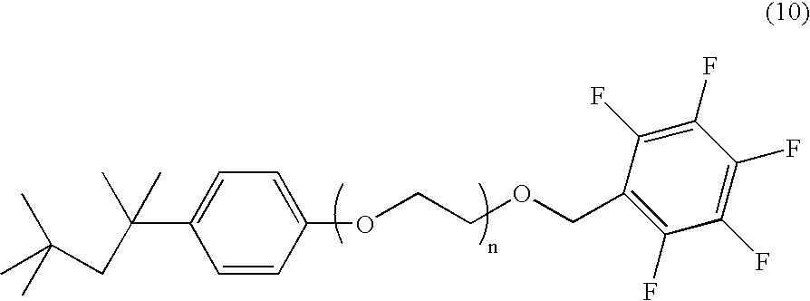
C1=CC(OCCOCC2=C(F)C(F)=C(F)C(F)=C2F)=CC=C1C(CC(C)(C)C)(C)C
